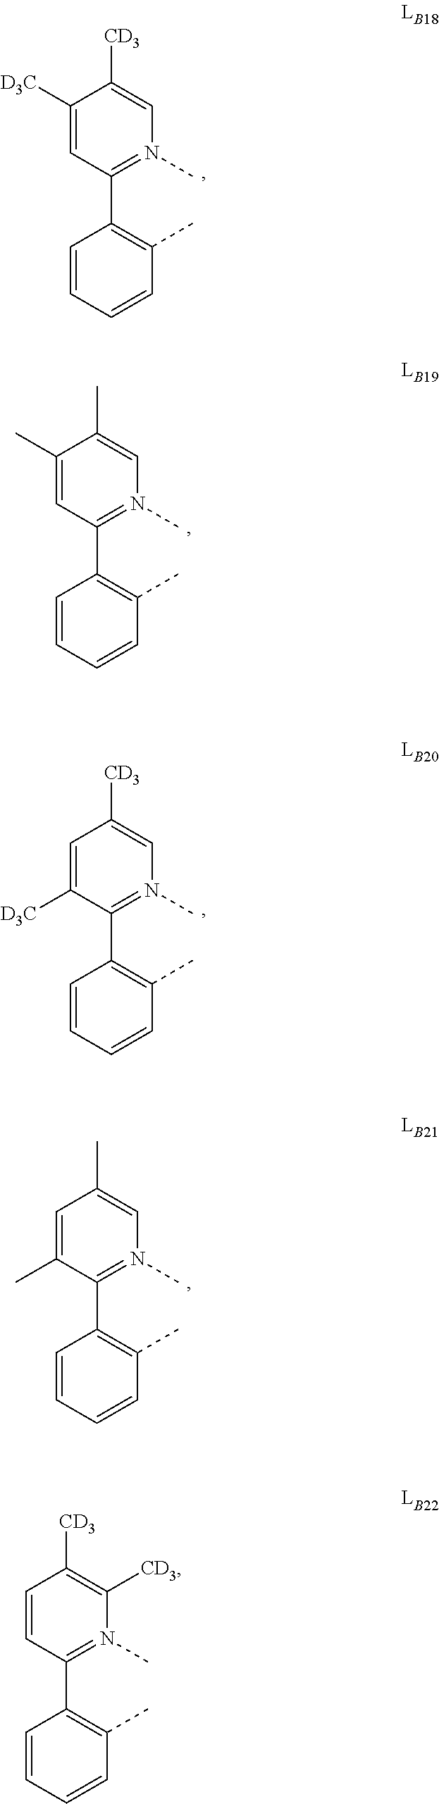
C1=C(C)C(C2=C(C)C=CC=C2)=N(C)C=C1C.C1=C([D3C])C(C2=C(C)C=CC=C2)=N(C)C=C1[CD3].C1(C)=CC(C2=C(C)C=CC=C2)=N(C)C=C1C.C1([D3C])=CC(C2=C(C)C=CC=C2)=N(C)C=C1[CD3].C1=CC(C2=C(C)C=CC=C2)=N(C)C([CD3])=C1[CD3]
